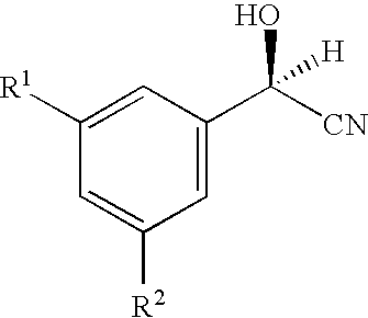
C1([R1])=CC(C([CN])(O)[H])=CC([R2])=C1
